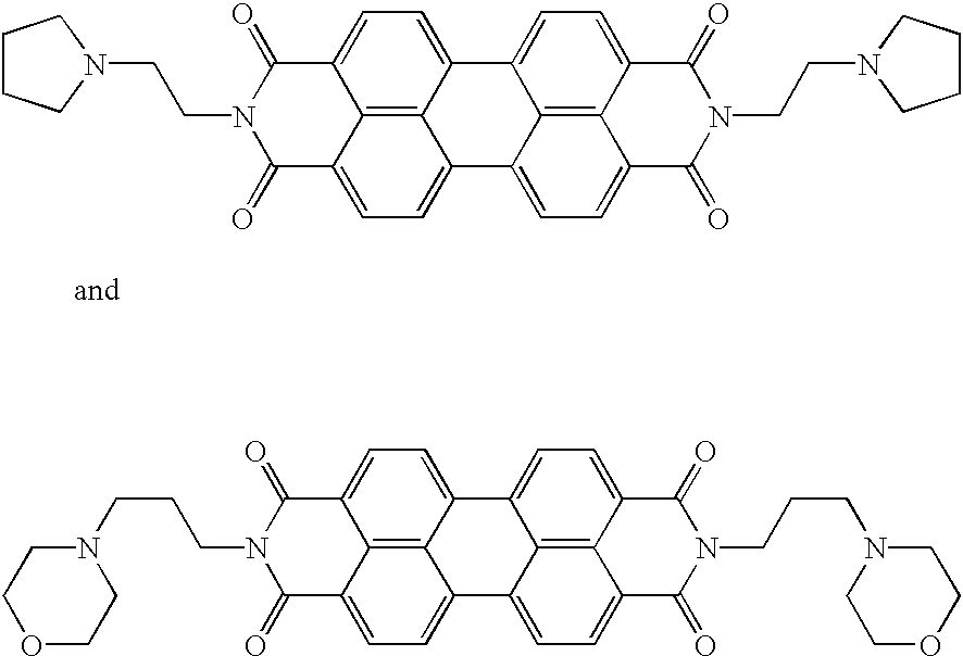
C1CCN(CCN2C(=O)C3=CC=C4C5=C3C(=CC=C5C3=CC=C5C6=C3C4=CC=C6C(=O)N(CCN3CCCC3)C5=O)C2=O)C1.C(CCN1C(=O)C2=CC=C3C4=C2C(=CC=C4C2=CC=C4C5=C2C3=CC=C5C(=O)N(CCCN2CCOCC2)C4=O)C1=O)N1CCOCC1
